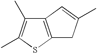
C12=C(SC(C)=C1C)CC(C)=C2
